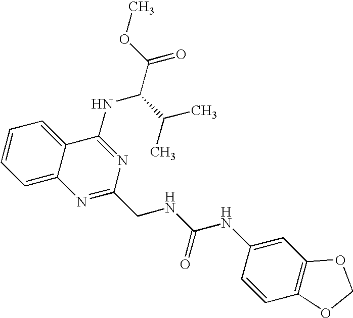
C1=CC=C2C(=C1)C(NC(C(C)C)C(=O)OC)=NC(CNC(NC1=CC3=C(C=C1)OCO3)=O)=N2
